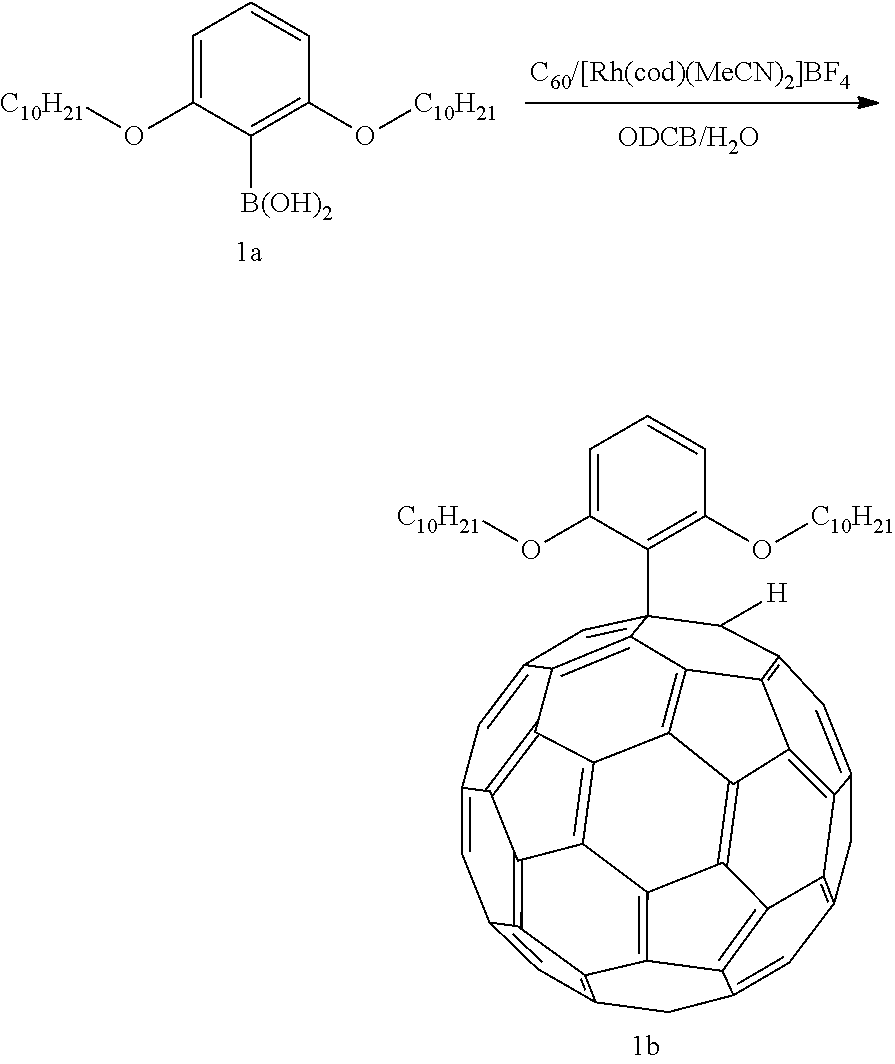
C1=C(O[C10H21])C([B(OH)2])=C(O[C10H21])C=C1.C1=C2C=C3(C4=C(O[C10H21])C=CC=C4O[C10H21])C([H])C4=C5C6=C7C(=C4)CC4=C7C7=C8C(=C4)CC4=C9C8=C8C7=C6C6=C5C3=C2C2=C3C1=CC(=C4)C9=C3C8=C62
